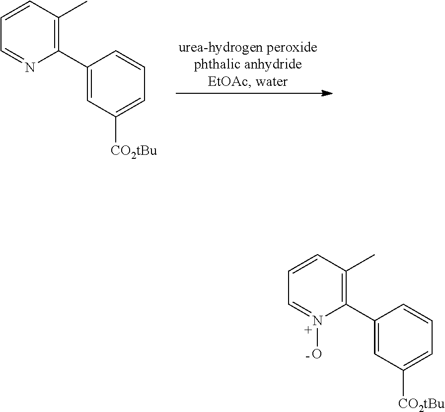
C1=CC=C([CO2tBu])C=C1C1=C(C)C=CC=N1O.C1=CC=C([CO2tBu])C=C1C1=C(C)C=CC=N1
